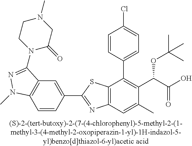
C1=C(C2=NC3=C(S2)C(C2=CC=C(Cl)C=C2)=C(C(C(O)=O)OC(C)(C)C)C(C)=C3)C=CC2=C1C(N1C(=O)CN(C)CC1)=NN2C
